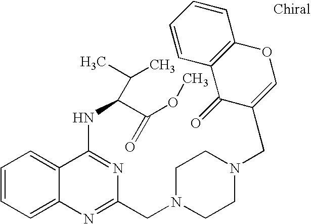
C1=CC=C2C(=C1)C(NC(C(OC)=O)C(C)C)=NC(CN1CCN(CC3=COC4=C(C3=O)C=CC=C4)CC1)=N2
